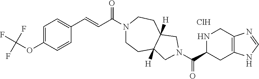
C(=O)(N1CC2([H])C([H])(C1)CCN(C(C=CC1=CC=C(OC(F)(F)F)C=C1)=O)CC2)C1NCC2=C(C1)NC=N2.Cl
